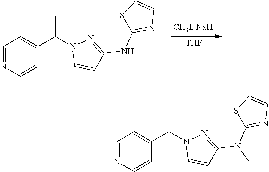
[THF].S1C=CN=C1NC1=NN(C(C2=CC=NC=C2)C)C=C1.N(C)(C1=NN(C(C2=CC=NC=C2)C)C=C1)C1=NC=CS1
